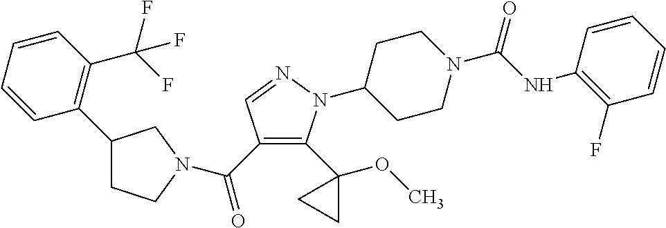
C(C1=C(C2(OC)CC2)N(C2CCN(C(=O)NC3=C(F)C=CC=C3)CC2)N=C1)(=O)N1CCC(C2=C(C(F)(F)F)C=CC=C2)C1
